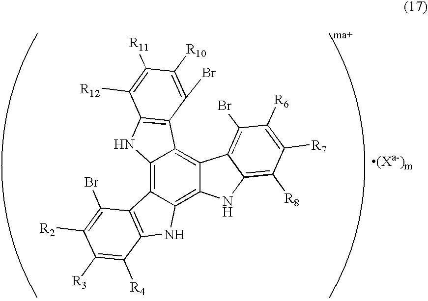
C12=C3C(=C4C(=C1C1=C(N2)C([R12])=C([R11])C([R10])=C1Br)C1=C(Br)C([R6])=C([R7])C([R8])=C1N4)NC1=C3C(Br)=C([R2])C([R3])=C1[R4]
